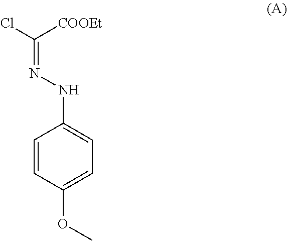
C1=CC(OC)=CC=C1NN=C([COOEt])Cl
